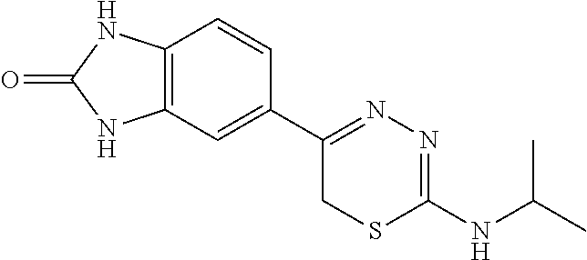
C12=C(C=C(C3=NN=C(NC(C)C)SC3)C=C1)NC(=O)N2
